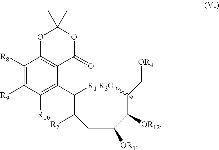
C1([R8])=C([R9])C([R10])=C(C([R1])=C([R2])CC([OR11])C(C(C[OR4])[R3O])[OR12])C2=C1OC(C)(C)OC2=O
